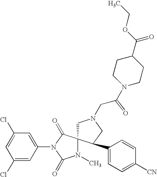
C1=C(Cl)C=C(N2C(=O)C3(N(C)C2=O)CN(CC(N2CCC(C(OCC)=O)CC2)=O)CC3C2=CC=C([CN])C=C2)C=C1Cl
